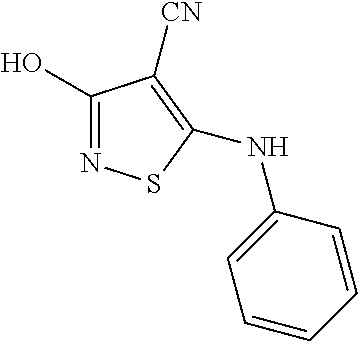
C1(O)=NSC(NC2=CC=CC=C2)=C1[CN]
